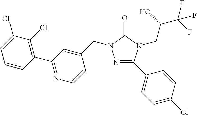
N1=C(C2=CC=C(Cl)C=C2)N(CC(C(F)(F)F)O)C(=O)N1CC1=CC(C2=C(Cl)C(Cl)=CC=C2)=NC=C1
